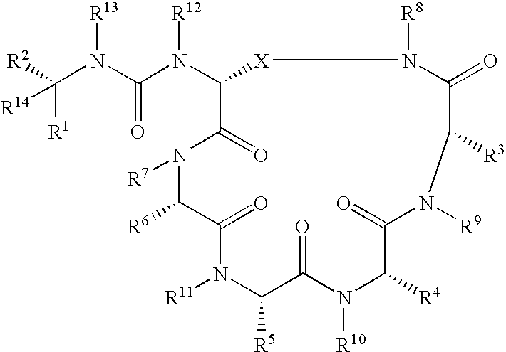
C(N(C(N(C1C(=O)N([R7])C([R6])C(=O)N([R11])C([R5])C(=O)N([R10])C([R4])C(=O)N([R9])C([R3])C(=O)N([R8])[X]1)[R12])=O)[R13])([R1])([R14])[R2]
